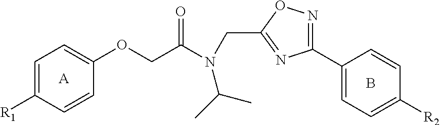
C1(OCC(N(CC2=NC(C3=CC=C([R2])C=C3)=NO2)C(C)C)=O)=CC=C([R1])C=C1.[A].B
